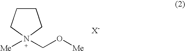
C1CCN([Me])(CO[Me])C1
